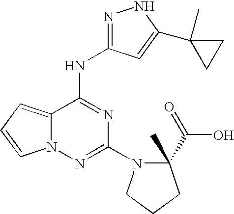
N1=C(NC2=NC(N3C(C(=O)O)(C)CCC3)=NN3C2=CC=C3)C=C(C2(C)CC2)N1
